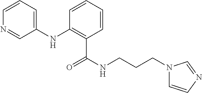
C1(NC2=C(C(NCCCN3C=CN=C3)=O)C=CC=C2)=CC=CN=C1
